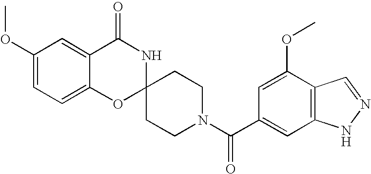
C1(OC)=CC=C2C(=C1)C(=O)NC1(O2)CCN(C(=O)C2=CC3=C(C(OC)=C2)C=NN3)CC1
